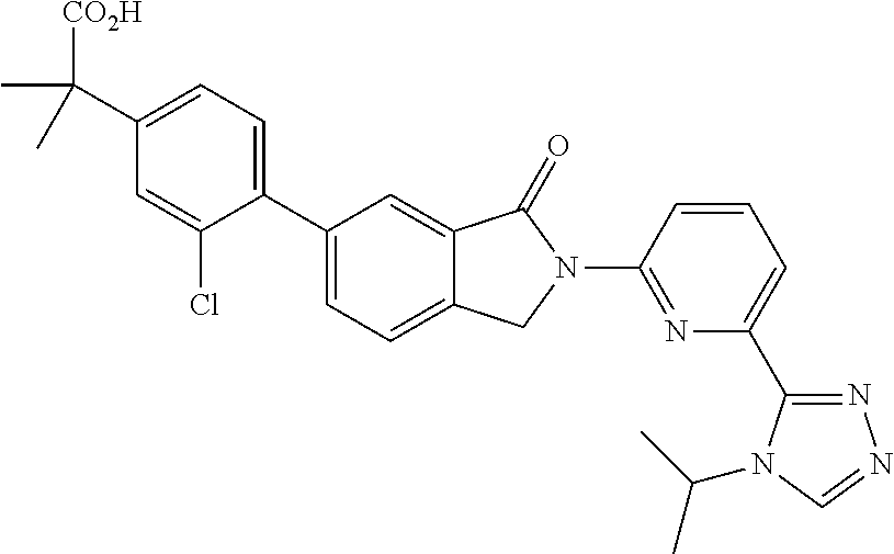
C1(C2=CC=C3C(=C2)C(=O)N(C2=NC(C4=NN=CN4C(C)C)=CC=C2)C3)=CC=C(C([CO2H])(C)C)C=C1Cl
